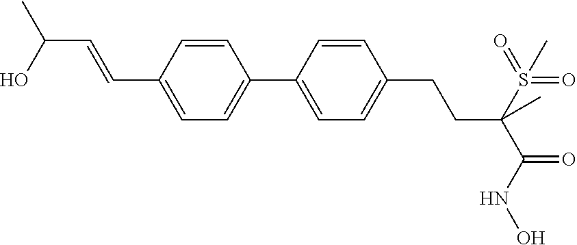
C1(C2=CC=C(C=CC(C)O)C=C2)=CC=C(CCC(C(=O)NO)(S(=O)(=O)C)C)C=C1
